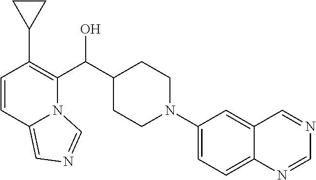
C1=CC2=CN=CN2C(C(C2CCN(C3=CC=C4C(=C3)C=NC=N4)CC2)O)=C1C1CC1
